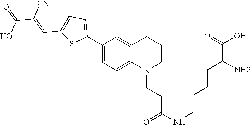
C12=CC(C3=CC=C(C=C([CN])C(=O)O)S3)=CC=C1N(CCC(NCCCCC(C(O)=O)N)=O)CCC2
